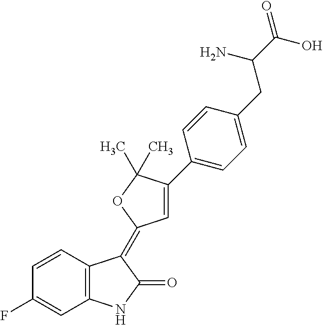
C1=CC(F)=CC2=C1C(=C1C=C(C3=CC=C(CC(N)C(O)=O)C=C3)C(C)(C)O1)C(=O)N2
